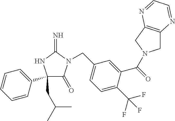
C1(CC(C)C)(C2=CC=CC=C2)C(=O)N(CC2=CC=C(C(F)(F)F)C(C(=O)N3CC4=C(C3)N=CC=N4)=C2)C(=N)N1
